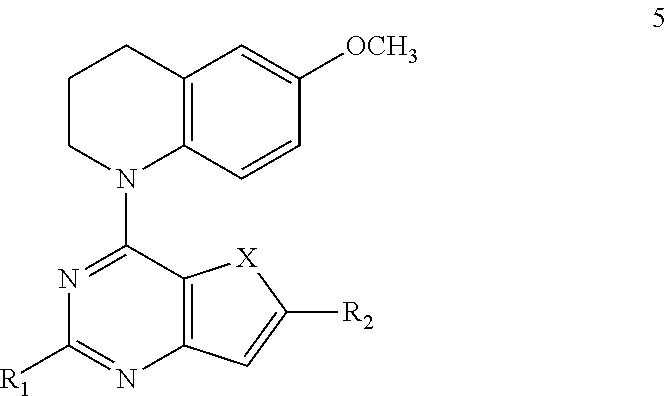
N1=C(N2C3=C(CCC2)C=C([OCH3])C=C3)C2=C(N=C1[R1])C=C([R2])[X]2
